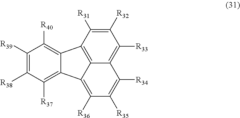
C1([R39])=C([R38])C([R37])=C2C(=C1[R40])C1=C3C(=C([R33])C([R32])=C1[R31])C([R34])=C([R35])C([R36])=C23
